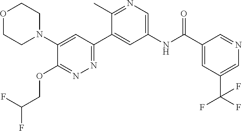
O1CCN(C2=CC(C3=CC(NC(C4=CC(C(F)(F)F)=CN=C4)=O)=CN=C3C)=NN=C2OCC(F)F)CC1
